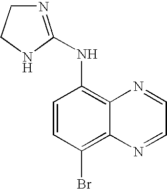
C1=CC(Br)=C2C(=C1NC1=NCCN1)N=CC=N2
